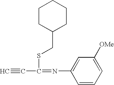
C#CC(=NC1=CC([OMe])=CC=C1)SCC1CCCCC1
